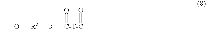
CO[R2]O[C-T-C](C)(=O)=O
